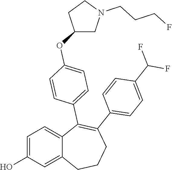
C1=C(O)C=C2C(=C1)C(C1=CC=C(OC3CN(CCCF)CC3)C=C1)=C(C1=CC=C(C(F)F)C=C1)CCC2
